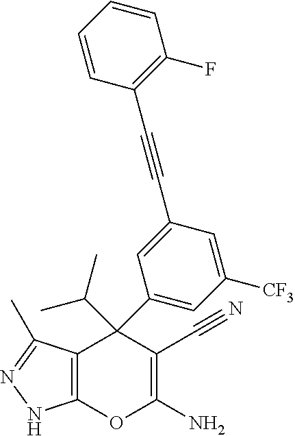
C12=C(C(C)=NN1)C(C1=CC([CF3])=CC(C#CC3=C(F)C=CC=C3)=C1)(C(C)C)C(C#N)=C(N)O2
